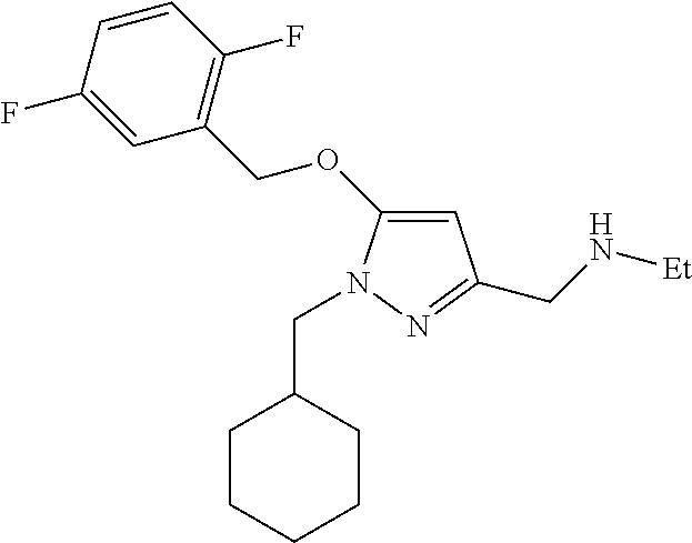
C1=C(OCC2=C(F)C=CC(F)=C2)N(CC2CCCCC2)N=C1CN[Et]
